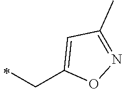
C(C)C1=CC(C)=NO1
